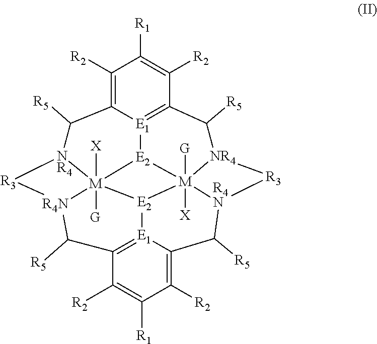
C1([R2])=C2[E1]3=C(C([R2])=C1[R1])C([R5])[NR4]1[M]45([X])([G])[E2]3[M]36([X])([G])[NR4](C2[R5])[R3][R4N]3C([R5])C2=[E1]([E2]64)C(=C([R2])C([R1])=C2[R2])C([R5])[R4N]5[R3]1
